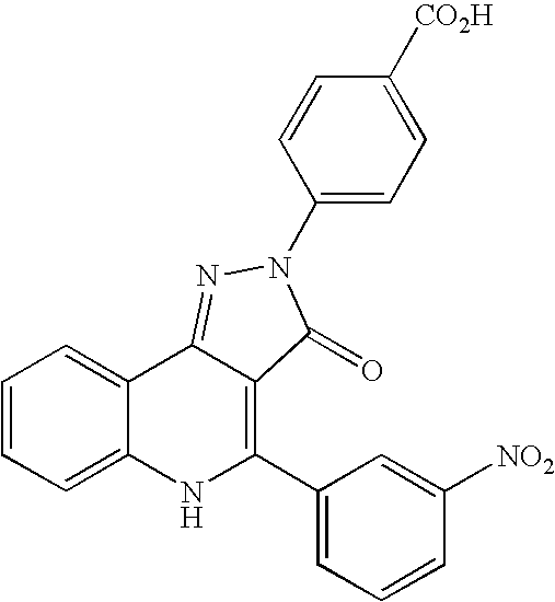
C1=CC=C2C(=C1)C1=NN(C3=CC=C([CO2H])C=C3)C(=O)C1=C(C1=CC=CC([NO2])=C1)N2
